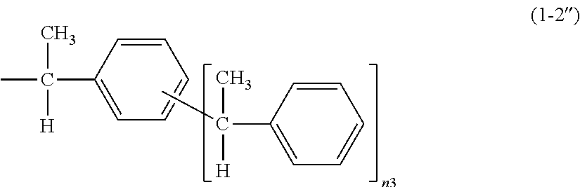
CC(C1=CC=CC=C1)(C)[H].CC(C1=CC=CC=C1)(C)[H]
